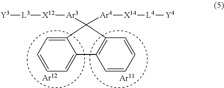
[X12](:[Ar3]c1([Ar4]:[X14][L4][Y4])C2=CC=CC=C2C2=C1C=CC=C2)[L3][Y3].[Ar12].[Ar11]
